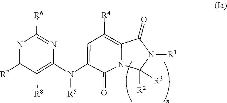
C1(=O)C(N(C2=C([R8])C([R7])=NC([R6])=N2)[R5])=CC([R4])=C2C(=O)N([R1])C([R3])([R2])CN12
